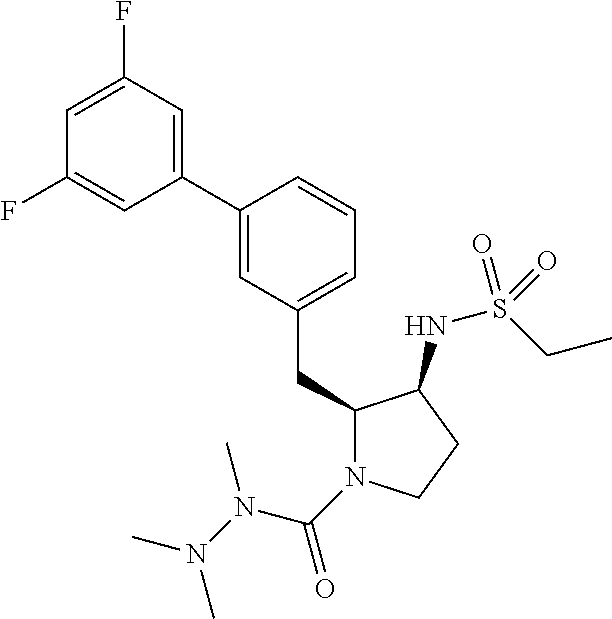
C1(C2=CC(CC3N(C(N(N(C)C)C)=O)CCC3NS(CC)(=O)=O)=CC=C2)=CC(F)=CC(F)=C1
